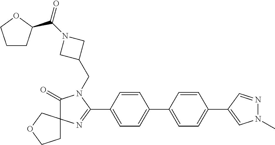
C1(=O)N(CC2CN(C(=O)C3CCCO3)C2)C(C2=CC=C(C3=CC=C(C4=CN(C)N=C4)C=C3)C=C2)=NC12CCOC2
